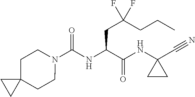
N1(C(NC(C(NC2(C#N)CC2)=O)CC(CCC)(F)F)=O)CCC2(CC1)CC2
